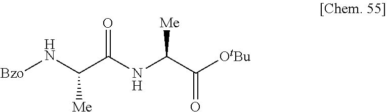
[Bzo]NC([Me])C(NC(C(=O)[OtBu])[Me])=O
